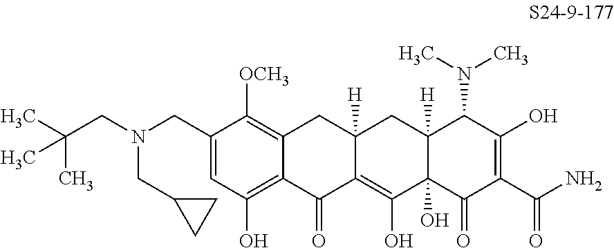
C1(CN(CC(C)(C)C)CC2CC2)=CC(O)=C2C(=C1[OCH3])CC1([H])C(=C(O)C3(O)C([H])(C1)C(N(C)C)C(O)=C(C(N)=O)C3=O)C2=O
